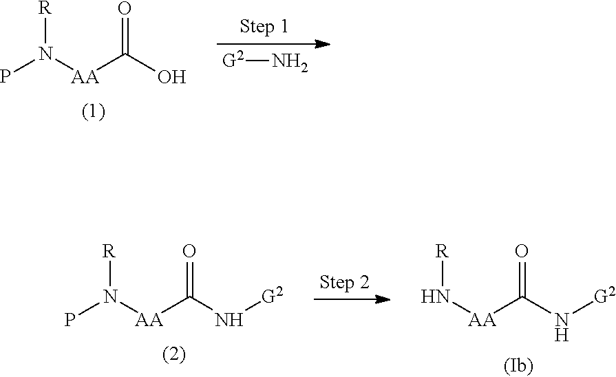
PN([AA]C(O)=O)[R].[G2]N.PN([AA]C(N[G2])=O)[R].N([AA]C(N[G2])=O)[R]
